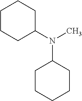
C1CCC(N(C)C2CCCCC2)CC1
